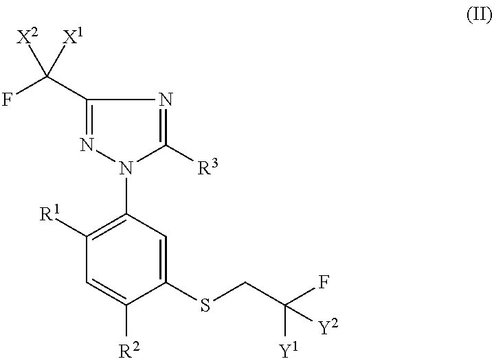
C1(C(F)([X2])[X1])=NN(C2=C([R1])C=C([R2])C(SCC([Y2])([Y1])F)=C2)C([R3])=N1
